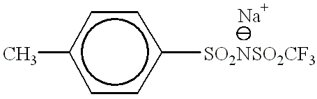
Cc1ccc([SO2NSO2CF3])cc1
